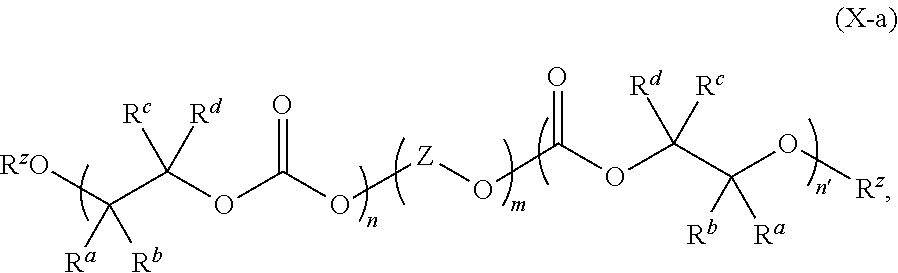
[RzO]C(C(OC(O[Z]OC(OC(C(O[Rz])([Rb])[Ra])([Rd])[Rc])=O)=O)([Rd])[Rc])([Ra])[Rb]
